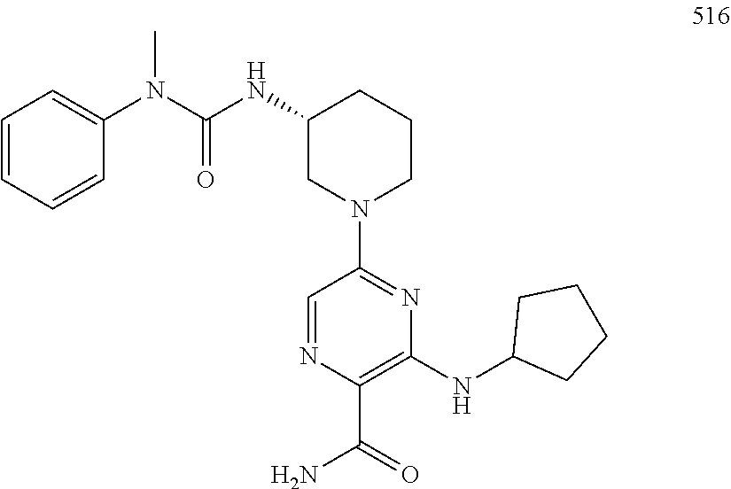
C1(NC(N(C2=CC=CC=C2)C)=O)CN(C2=NC(NC3CCCC3)=C(C(N)=O)N=C2)CCC1
